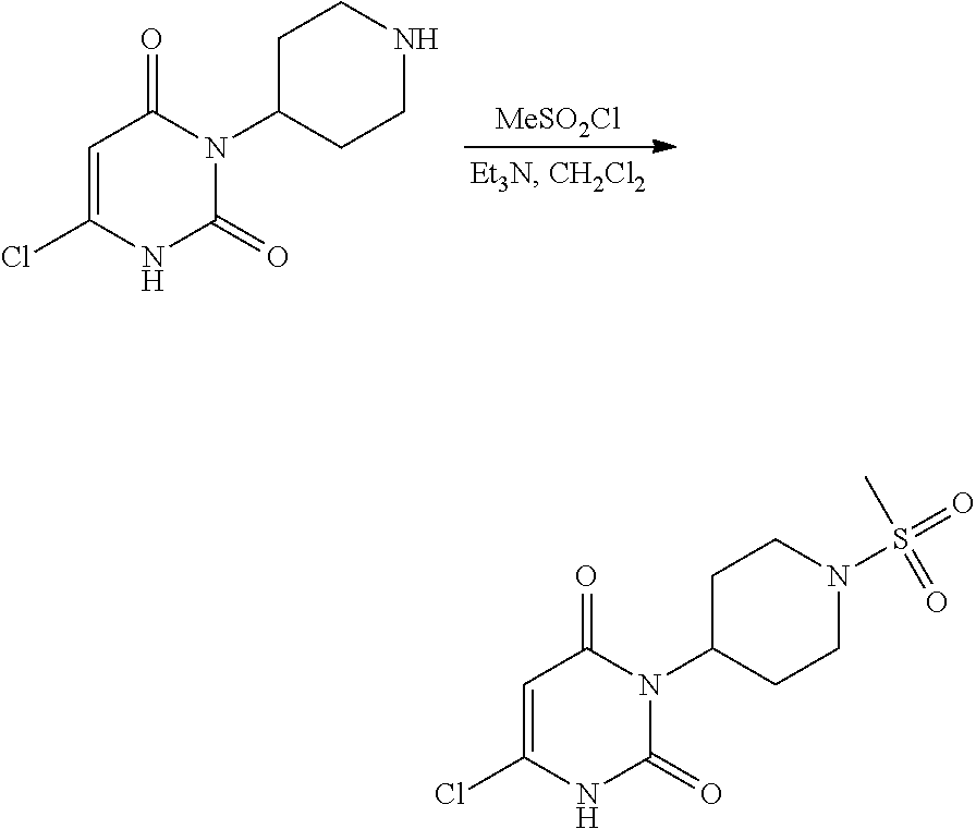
[MeSO2Cl].N1(C2CCNCC2)C(=O)C=C(Cl)NC1=O.N1(C2CCN(S(=O)(C)=O)CC2)C(=O)C=C(Cl)NC1=O
